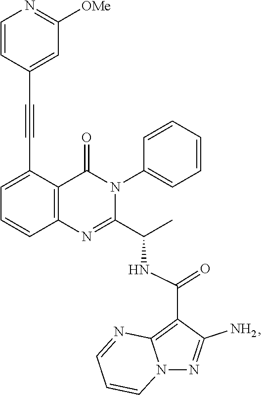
C1=C(C#CC2=CC([OMe])=NC=C2)C2=C(C=C1)N=C(C(C)NC(C1=C3N(N=C1N)C=CC=N3)=O)N(C1=CC=CC=C1)C2=O
